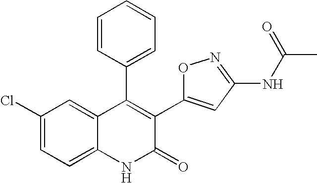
C1(Cl)=CC=C2C(=C1)C(C1=CC=CC=C1)=C(C1=CC(NC(=O)C)=NO1)C(=O)N2
